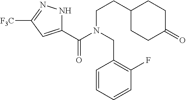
C1(C(N(CC2=C(F)C=CC=C2)CCC2CCC(=O)CC2)=O)=CC([F3C])=NN1
